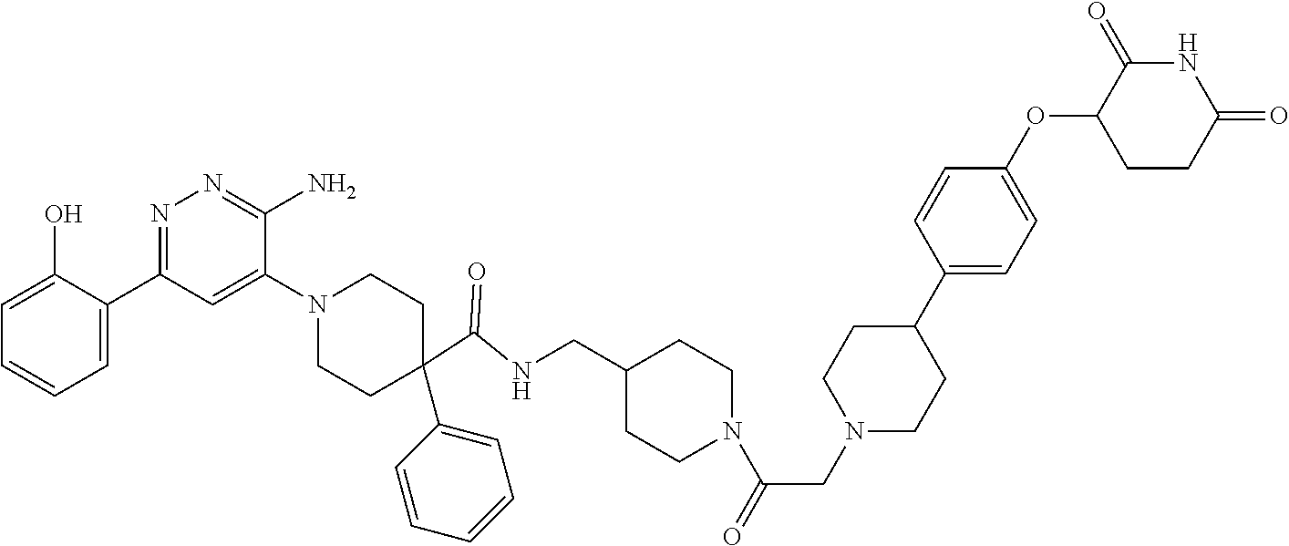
C1=C(O)C(C2=NN=C(N)C(N3CCC(C4=CC=CC=C4)(C(NCC4CCN(C(CN5CCC(C6=CC=C(OC7CCC(=O)NC7=O)C=C6)CC5)=O)CC4)=O)CC3)=C2)=CC=C1
